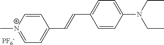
C1=C[N+](C)=CC=C1C=CC1=CC=C(N(CC)CC)C=C1.[PF6-]
